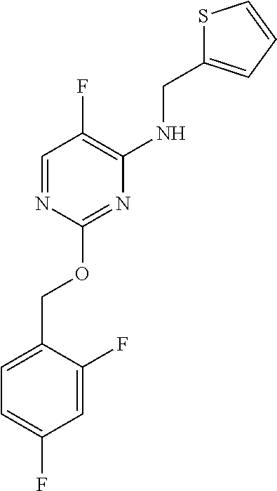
C1=C(COC2=NC(NCC3=CC=CS3)=C(F)C=N2)C(F)=CC(F)=C1
